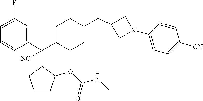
C1=C(F)C=C(C(C2CCC(CC3CN(C4=CC=C([CN])C=C4)C3)CC2)(C2C(OC(NC)=O)CCC2)[NC])C=C1
